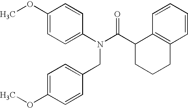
C1=CC=CC2=C1C(C(N(C1=CC=C(OC)C=C1)CC1=CC=C(OC)C=C1)=O)CCC2
